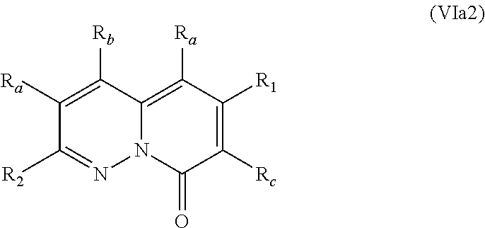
C1([Ra])=C([Rb])C2=C([Ra])C([R1])=C([Rc])C(=O)N2N=C1[R2]
